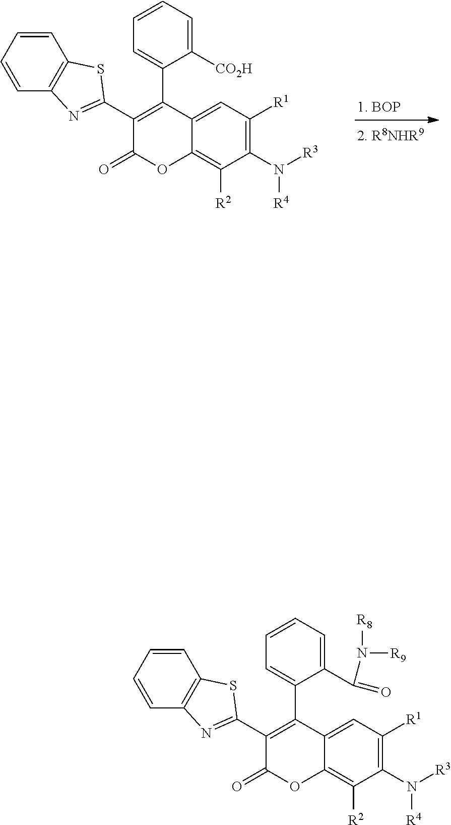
C1(N([R4])[R3])=C([R1])C=C2C(=C1[R2])OC(=O)C(C1=NC3=C(S1)C=CC=C3)=C2C1=CC=CC=C1C(=O)N([R8])[R9].C1(N([R4])[R3])=C([R1])C=C2C(=C1[R2])OC(=O)C(C1=NC3=C(S1)C=CC=C3)=C2C1=CC=CC=C1[CO2H]
